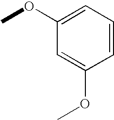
C1=CC(OC)=CC(OC)=C1
